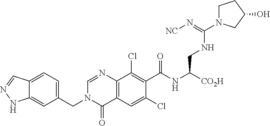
C12=CC=C(CN3C=NC4=C(C=C(Cl)C(C(NC([CO2H])CNC(=N[NC])N5CCC(O)C5)=O)=C4Cl)C3=O)C=C1NN=C2
